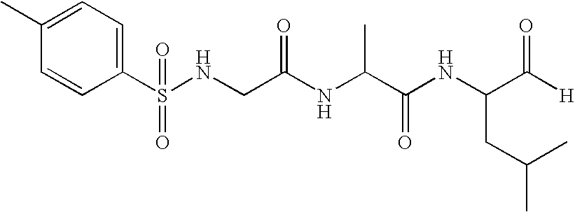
C1(S(NCC(NC(C(NC(C([H])=O)CC(C)C)=O)C)=O)(=O)=O)=CC=C(C)C=C1
